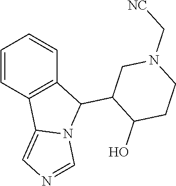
C1=CC2=C(C=C1)C(C1CN(C[NC])CCC1O)N1C2=CN=C1
